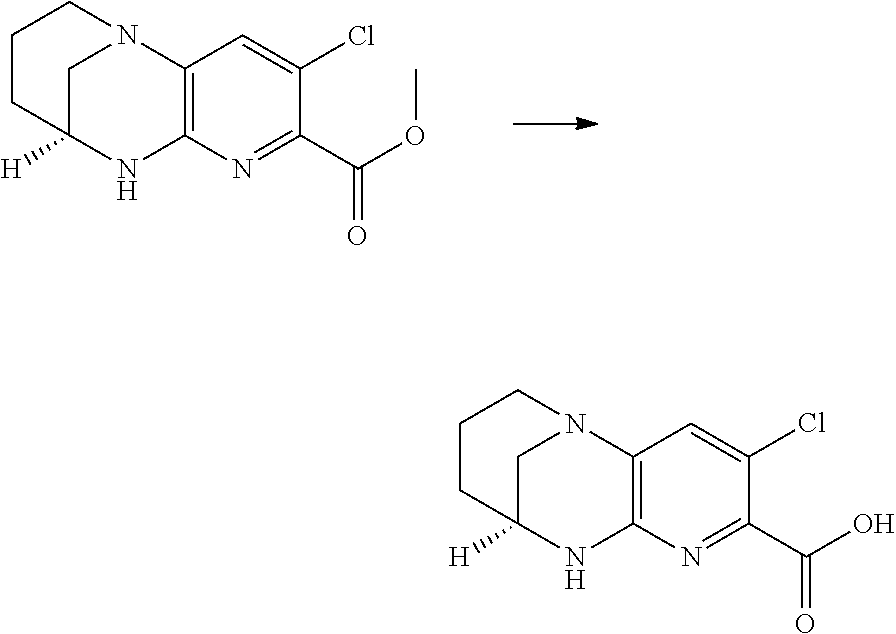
C12=C(N=C(C(OC)=O)C(Cl)=C1)NC1([H])CN2CCC1.C12=C(N=C(C(O)=O)C(Cl)=C1)NC1([H])CN2CCC1
